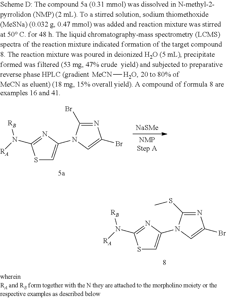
N1=C(SC)N(C2=CSC(N([RA])[RB])=N2)C=C1Br.N1=C(Br)N(C2=CSC(N([RA])[RB])=N2)C=C1Br.[NaSMe].[MeCN][H2O]
